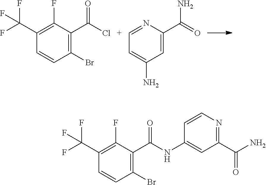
C1=CC(Br)=C(C(=O)Cl)C(F)=C1C(F)(F)F.C1=C(N)C=C(C(N)=O)N=C1.C1=CC(Br)=C(C(=O)NC2=CC(C(N)=O)=NC=C2)C(F)=C1C(F)(F)F
